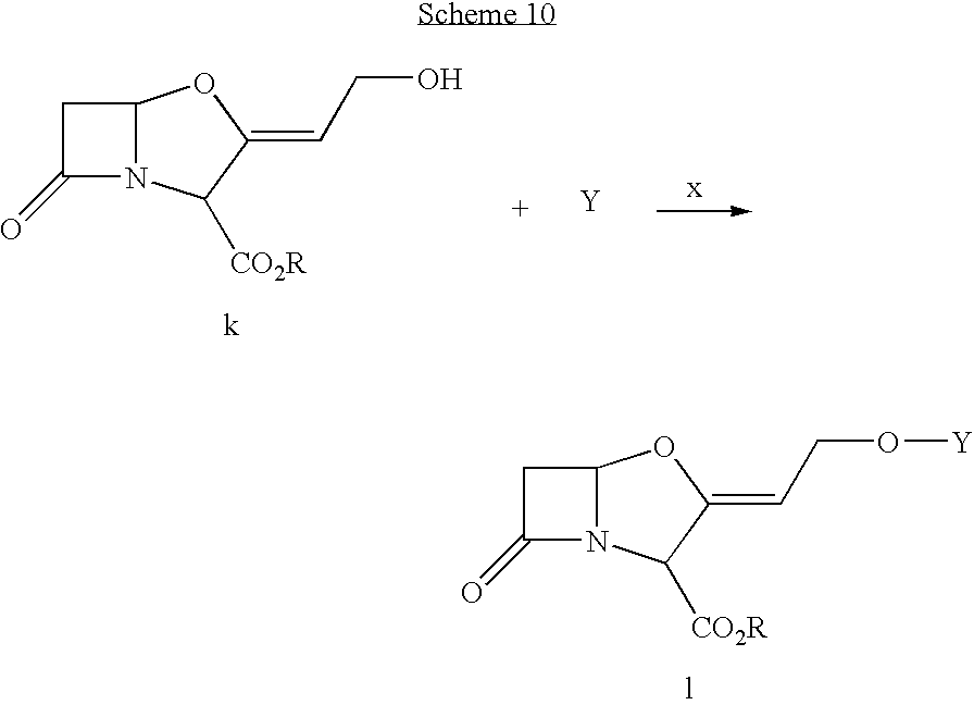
C1C(=O)N2C1OC(=CCO[Y])C2[CO2R].C1C(=O)N2C1OC(=CCO)C2[CO2R].[Y]
